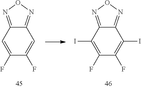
C1(F)=CC2=NON=C2C=C1F.C1(F)=C(I)C2=NON=C2C(I)=C1F
